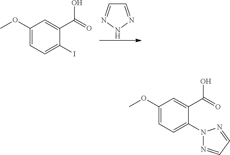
C1=NNN=C1.C1(OC)=CC=C(I)C(C(=O)O)=C1.C1(OC)=CC=C(N2N=CC=N2)C(C(=O)O)=C1
